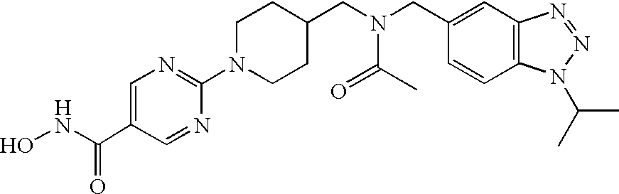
C1(N2CCC(CN(CC3=CC4=C(C=C3)N(C(C)C)N=N4)C(C)=O)CC2)=NC=C(C(NO)=O)C=N1
